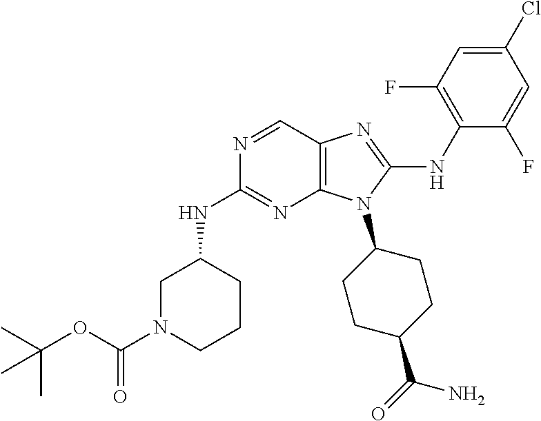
N1=CC2=C(N=C1NC1CN(C(OC(C)(C)C)=O)CCC1)N(C1CCC(C(=O)N)CC1)C(NC1=C(F)C=C(Cl)C=C1F)=N2
